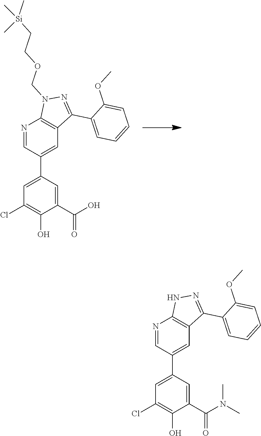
N1=CC(C2=CC(Cl)=C(O)C(C(O)=O)=C2)=CC2=C1N(COCC[Si](C)(C)C)N=C2C1=CC=CC=C1OC.N1=CC(C2=CC(Cl)=C(O)C(C(N(C)C)=O)=C2)=CC2=C1NN=C2C1=CC=CC=C1OC
